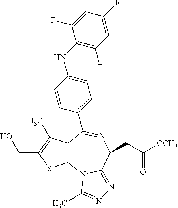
C12=C(C(C)=C(CO)S1)C(C1=CC=C(NC3=C(F)C=C(F)C=C3F)C=C1)=NC(CC([OCH3])=O)C1=NN=C(C)N21
